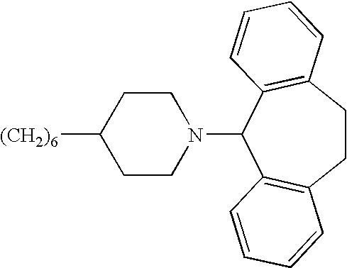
[(CH2)6]C1CCN(C2C3=C(CCC4=C2C=CC=C4)C=CC=C3)CC1
